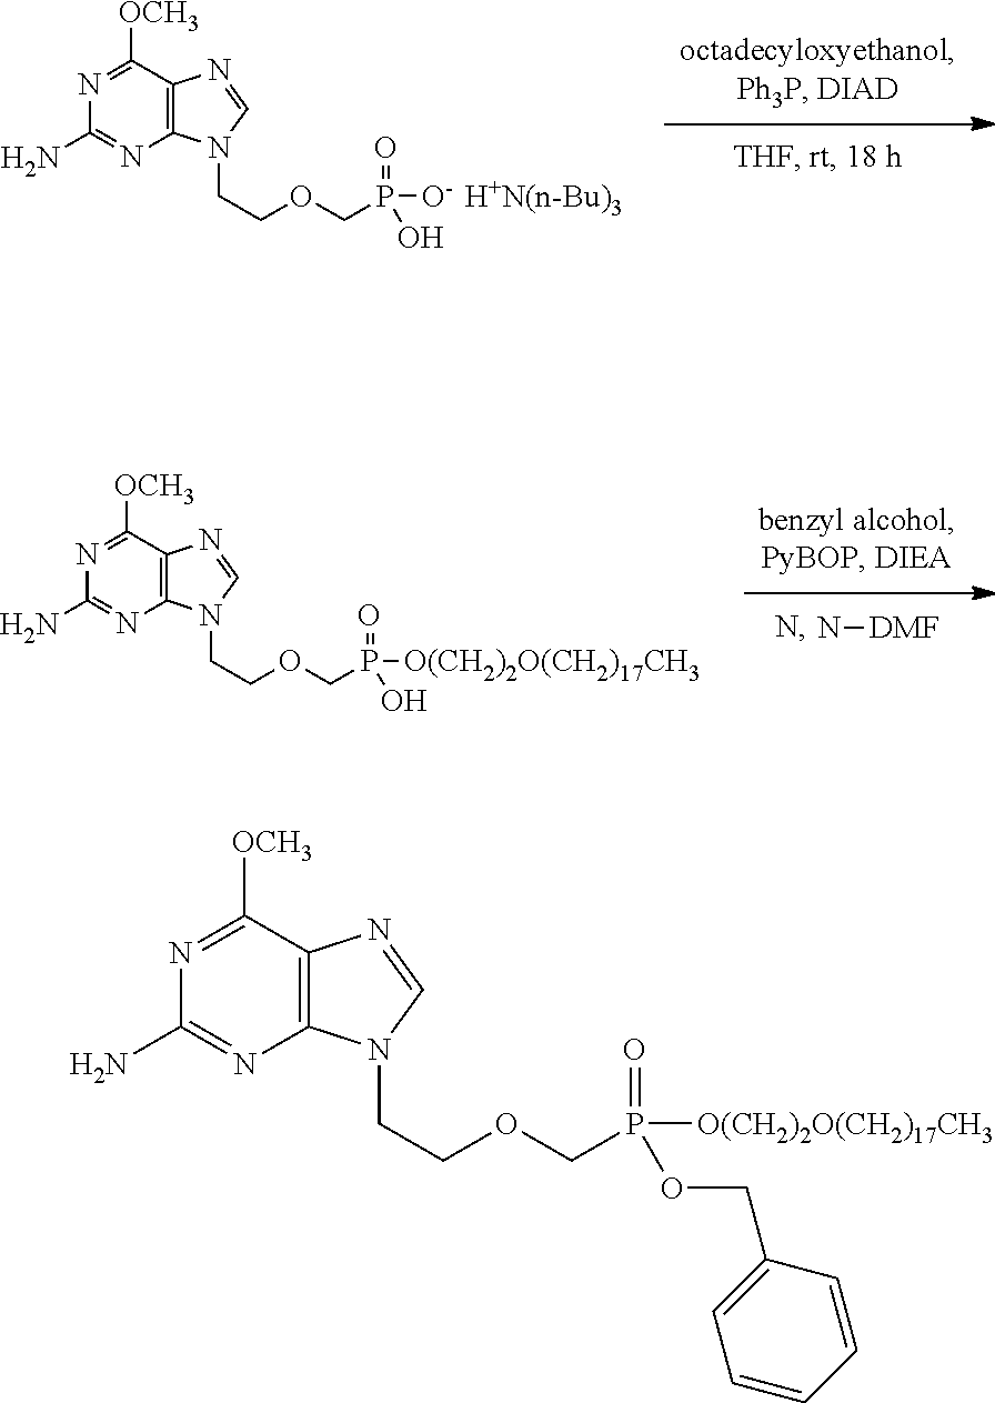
C1(N)=NC2=C(C([OCH3])=N1)N=CN2CCOCP(=O)(O)[O-].[H+N(n-Bu)3].C1(N)=NC2=C(C([OCH3])=N1)N=CN2CCOCP(=O)(O)[O(CH2)2O(CH2)17CH3].N[DMF].C1(N)=NC2=C(C([OCH3])=N1)N=CN2CCOCP(=O)([O(CH2)2O(CH2)17CH3])OCC1=CC=CC=C1
